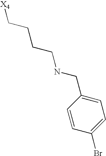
[X4]CCCCNCC1=CC=C(Br)C=C1
